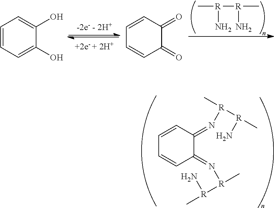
C1=CC(=N[R](C)[R](C)N)C(=N[R]([R](N)C)C)C=C1.C[R](N)[R](N)C.C1=CC=C(O)C(O)=C1.C1=CC(=O)C(=O)C=C1
